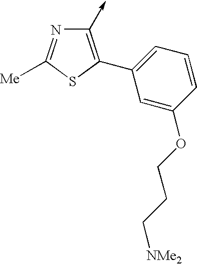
C1(->C)=C(C2=CC=CC(OCCC[NMe2])=C2)SC([Me])=N1
